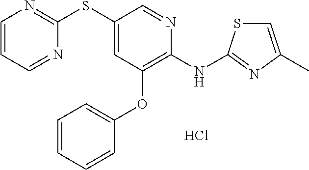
Cl.C1(SC2=CC(OC3=CC=CC=C3)=C(NC3=NC(C)=CS3)N=C2)=NC=CC=N1
